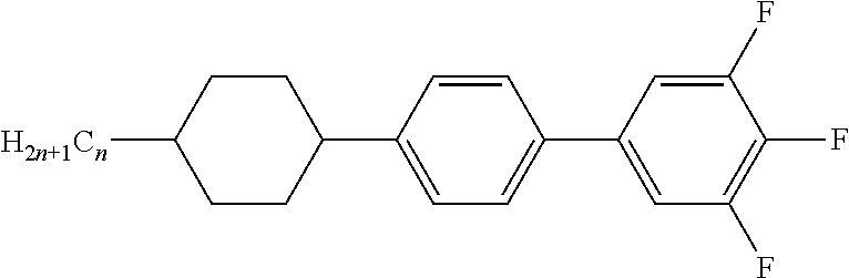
C1=CC(C2CCC([H2n+1Cn])CC2)=CC=C1C1=CC(F)=C(F)C(F)=C1
